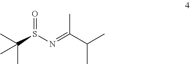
C(C)(C)C(=NS(C(C)(C)C)=O)C
